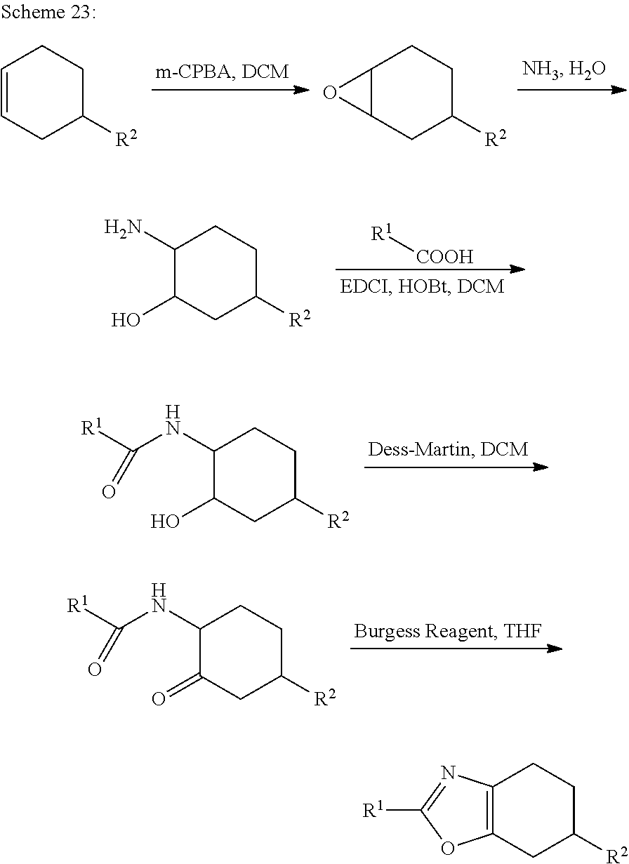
C1=CCC([R2])CC1.C12C(CC([R2])CC1)O2.C1([R2])CCC(N)C(O)C1.[R1][COOH].C1([R2])CCC(NC([R1])=O)C(O)C1.C1([R2])CCC(NC([R1])=O)C(=O)C1.C1([R2])CCC2=C(C1)OC([R1])=N2
